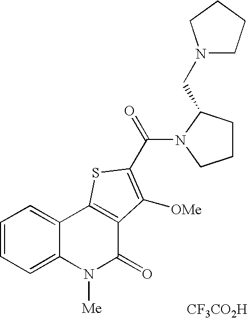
[CF3CO2H].C(=O)(C1=C([OMe])C2=C(C3=CC=CC=C3N([Me])C2=O)S1)N1CCCC1CN1CCCC1
